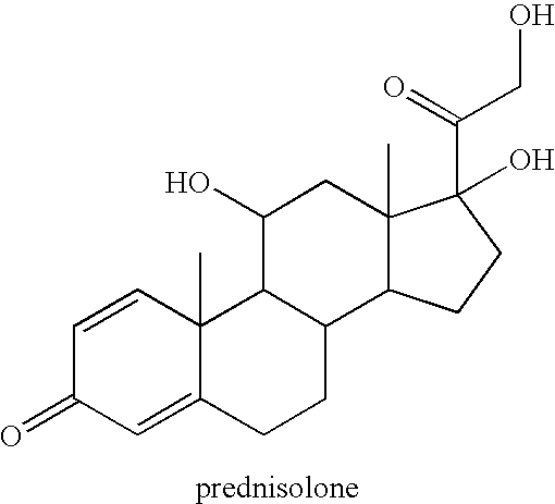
C1=CC2(C)C(=CC1=O)CCC1C2C(O)CC2(C)C1CCC2(C(=O)CO)O
